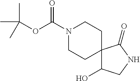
N1(C(OC(C)(C)C)=O)CCC2(CC1)C(O)CNC2=O
